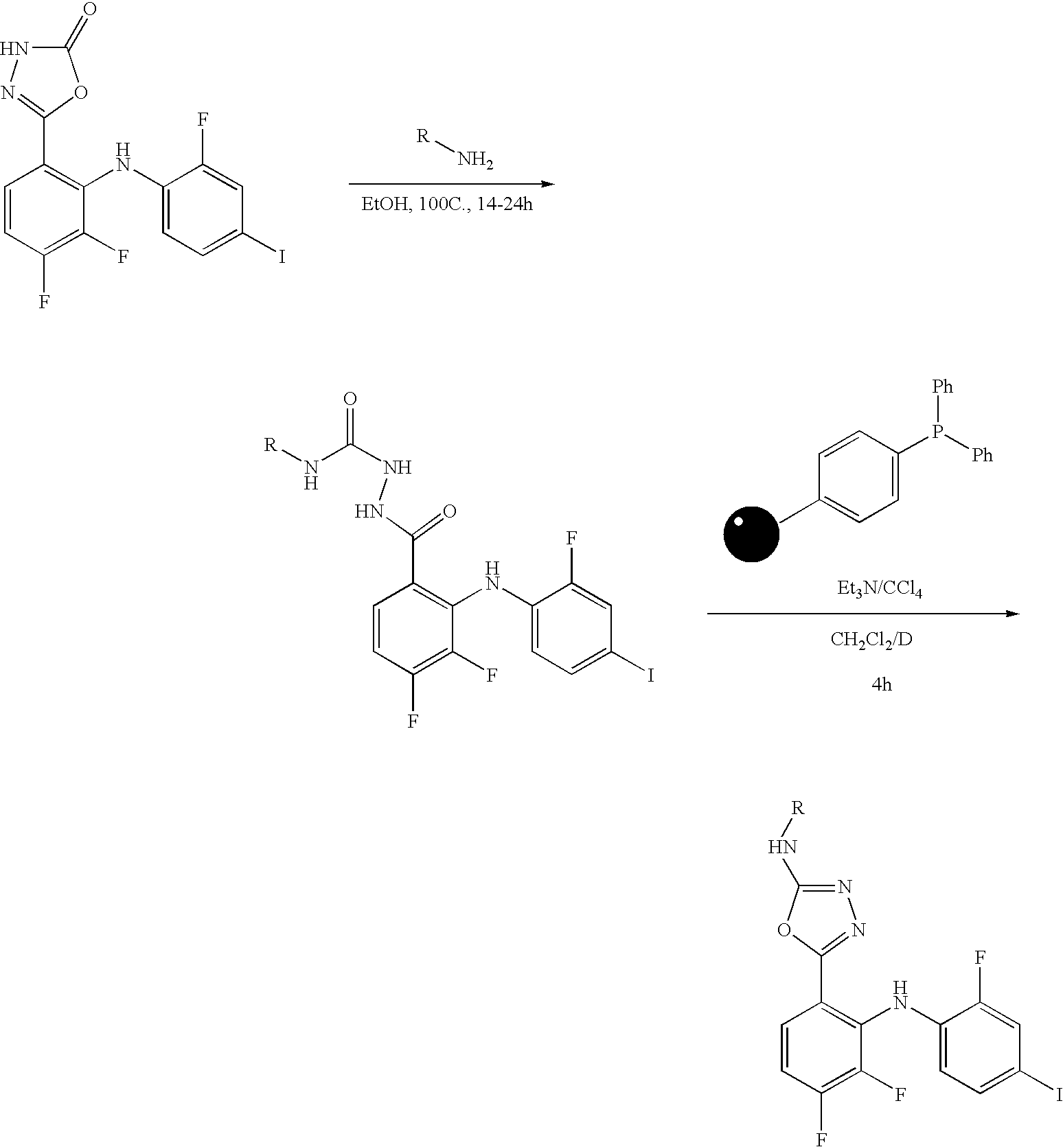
C1=CC(F)=C(F)C(NC2=CC=C(I)C=C2F)=C1C1=NNC(=O)O1.[R]N.C1=CC(F)=C(F)C(NC2=CC=C(I)C=C2F)=C1C(NNC(N[R])=O)=O.C1=CC(P([Ph])[Ph])=CC=C1C.C1=CC(F)=C(F)C(NC2=CC=C(I)C=C2F)=C1C1=NN=C(N[R])O1
